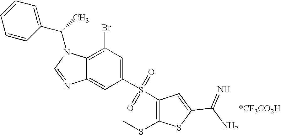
C1(S(=O)(=O)C2=C(SC)SC(C(=N)N)=C2)=CC(Br)=C2C(=C1)N=CN2C(C1=CC=CC=C1)C
